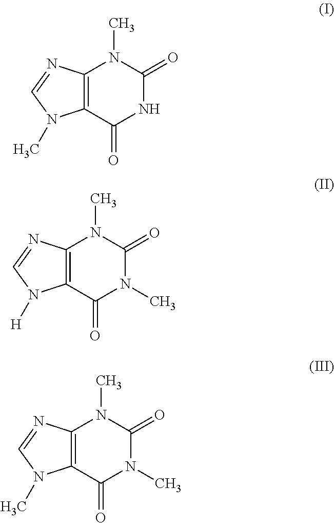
C12=C(C(=O)NC(=O)N1C)N(C)C=N2.C12=C(C(=O)N(C)C(=O)N1C)N([H])C=N2.C12=C(C(=O)N(C)C(=O)N1C)N(C)C=N2
